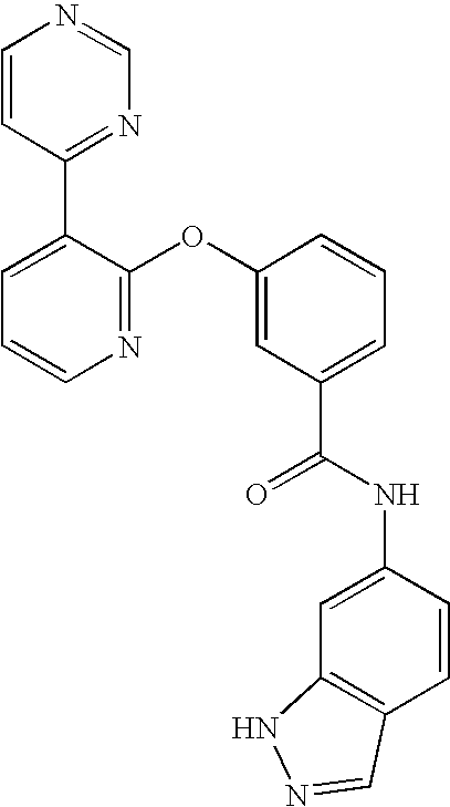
N1=C(OC2=CC(C(NC3=CC4=C(C=C3)C=NN4)=O)=CC=C2)C(C2=NC=NC=C2)=CC=C1
